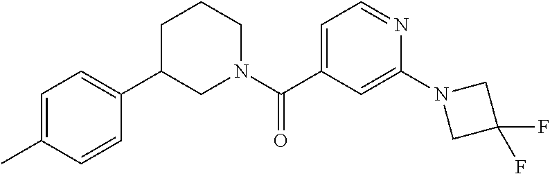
C1=CC(C)=CC=C1C1CCCN(C(C2=CC=NC(N3CC(F)(F)C3)=C2)=O)C1
